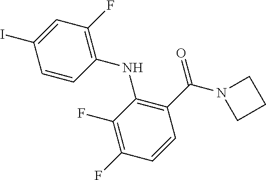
C1=C(I)C=CC(NC2=C(C(=O)N3CCC3)C=CC(F)=C2F)=C1F
